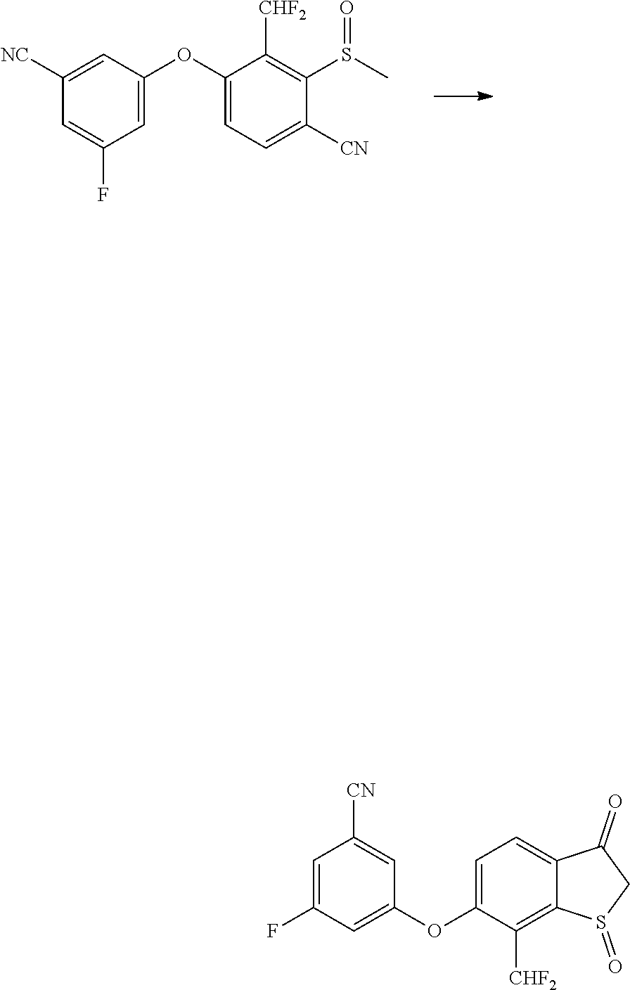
C1=C(F)C=C(OC2=CC=C([CN])C(S(C)=O)=C2[CHF2])C=C1[NC].C1=C(F)C=C(OC2=CC=C3C(=C2[CHF2])S(=O)CC3=O)C=C1[CN]
